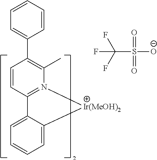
C1=CC2=N(C(C)=C1C1=CC=CC=C1)[Ir(MeOH)2]C1=CC=CC=C21.C(S([O-])(=O)=O)(F)(F)F
